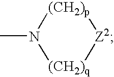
CN1[(CH2)p][Z2][(CH2)q]1
